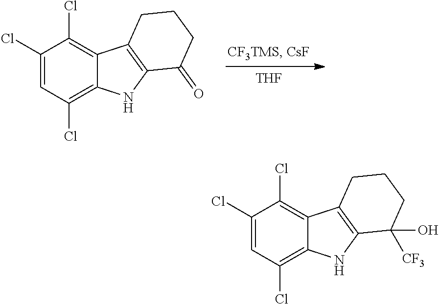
[THF].C1(Cl)=CC(Cl)=C2C(=C1Cl)C1=C(N2)C(=O)CCC1.C1(Cl)=CC(Cl)=C2C(=C1Cl)C1=C(N2)C([CF3])(O)CCC1
